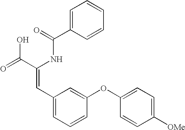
C1=C(C(=O)NC(C(=O)O)=CC2=CC=CC(OC3=CC=C([OMe])C=C3)=C2)C=CC=C1
